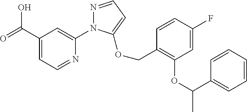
C(C1=CC=NC(N2N=CC=C2OCC2=C(OC(C)C3=CC=CC=C3)C=C(F)C=C2)=C1)(=O)O
